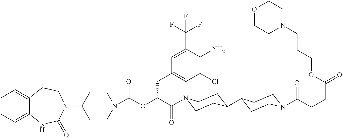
C1=CC=C2C(=C1)CCN(C1CCN(C(OC(C(=O)N3CCC(C4CCN(C(=O)CCC(=O)OCCCN5CCOCC5)CC4)CC3)CC3=CC(Cl)=C(N)C(C(F)(F)F)=C3)=O)CC1)C(=O)N2
